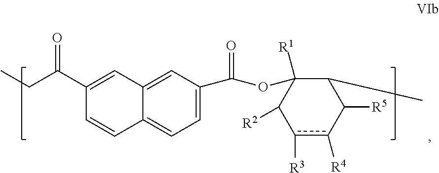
C12=CC(C(OC3([R1])C([R2])c([R3])c([R4])C([R5])C3C)=O)=CC=C1C=CC(C(=O)CC)=C2
